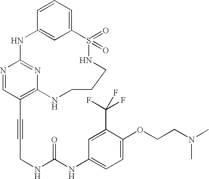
C1=CC=C2C=C1NC1=NC(=C(C#CCNC(NC3=CC=C(OCCN(C)C)C(C(F)(F)F)=C3)=O)C=N1)NCCCNS2(=O)=O
